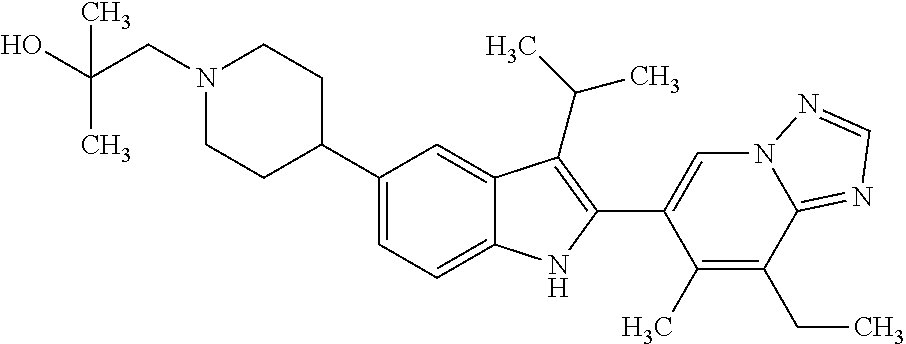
N1(CC(O)(C)C)CCC(C2=CC=C3C(=C2)C(C(C)C)=C(C2=CN4C(=NC=N4)C(CC)=C2C)N3)CC1
